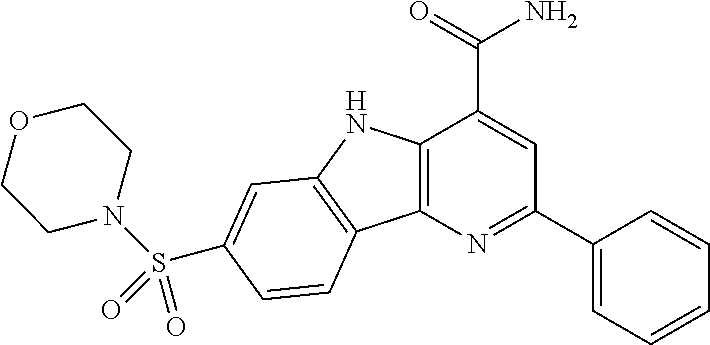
C12=C(N=C(C3=CC=CC=C3)C=C1C(=O)N)C1=C(N2)C=C(S(N2CCOCC2)(=O)=O)C=C1
